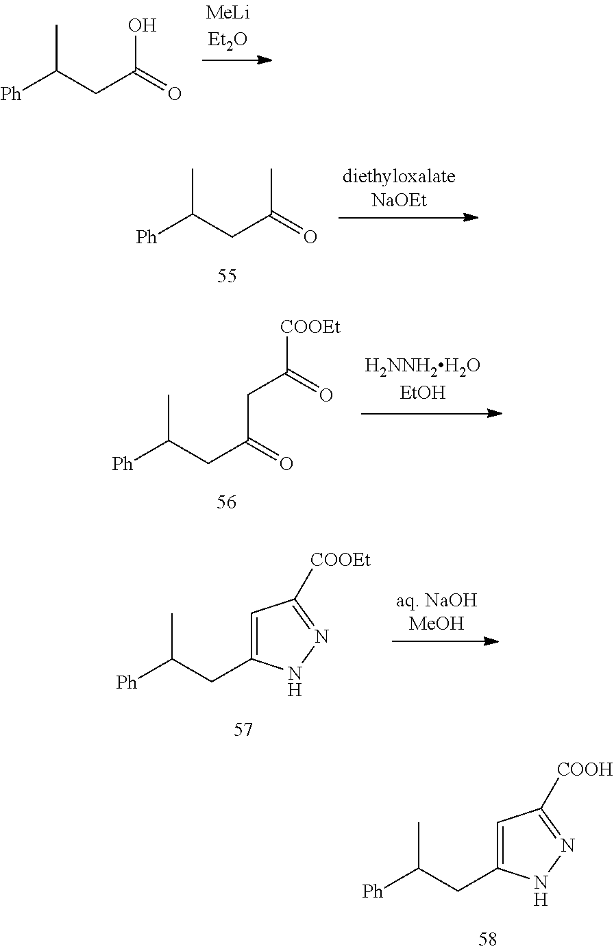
[Ph]C(CC(=O)O)C.[Ph]C(CC(=O)C)C.[Ph]C(CC(=O)CC([COOEt])=O)C.[Ph]C(CC1=CC([COOEt])=NN1)C.[Ph]C(CC1=CC([COOH])=NN1)C
